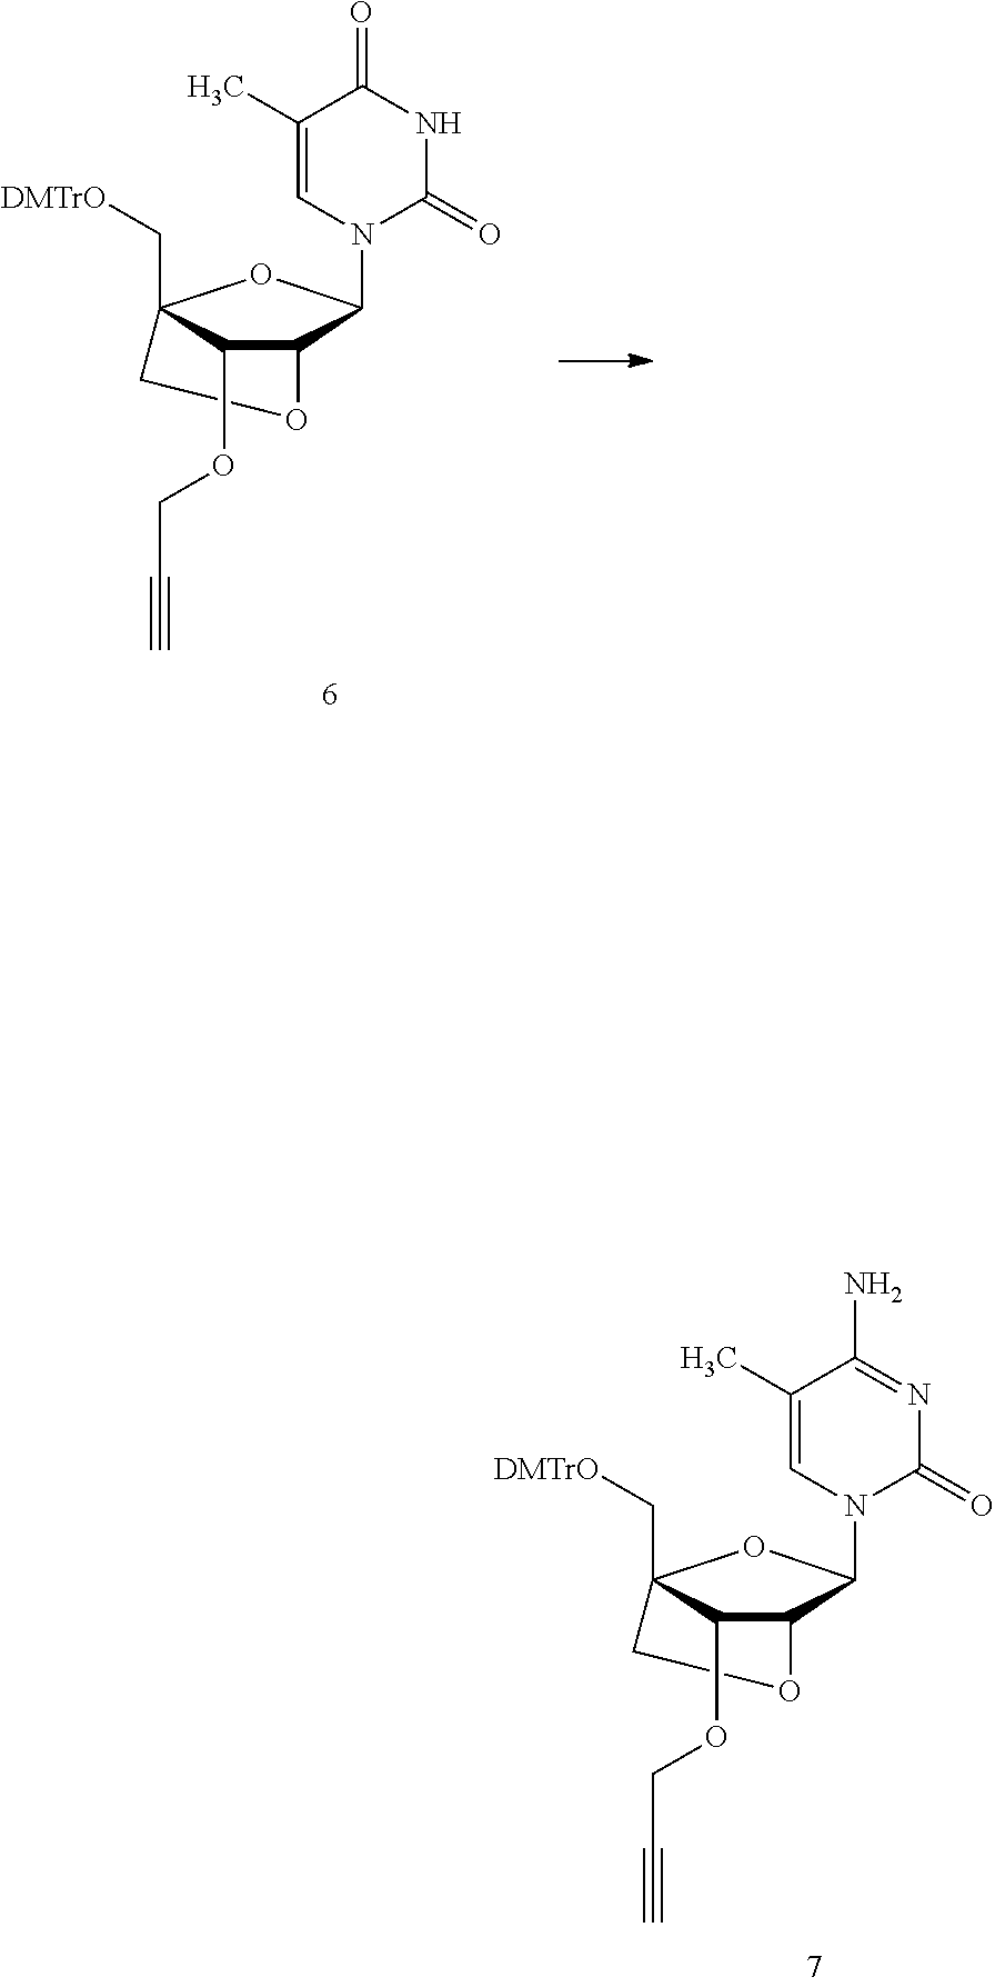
C1(C)=CN(C2C3C(OCC#C)C(C[DMTrO])(O2)CO3)C(=O)N=C1N.C1(C)=CN(C2C3C(OCC#C)C(C[DMTrO])(O2)CO3)C(=O)NC1=O
